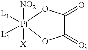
[NO2][Pt]1([X])([L1])([L1])OC(=O)C(=O)O1
